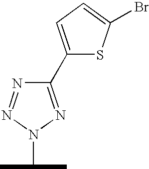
C1(C2=CC=C(Br)S2)=NN(C(C)C)N=N1
